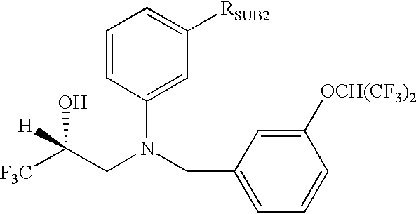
[F3C]C(CN(CC1=CC=CC([OCH(CF3)2])=C1)C1=CC([RSUB2])=CC=C1)(O)[H]
